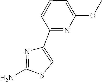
NC1=NC(C2=NC(OC)=CC=C2)=CS1
